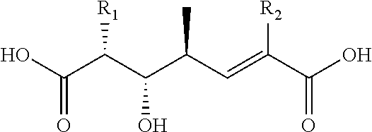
OC(C(C(C(C=C(C(O)=O)[R2])C)O)[R1])=O
